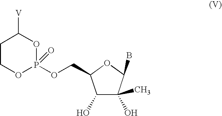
C1COP(OCC2C(O)C(O)(C)C(B)O2)(=O)OC1[V]
